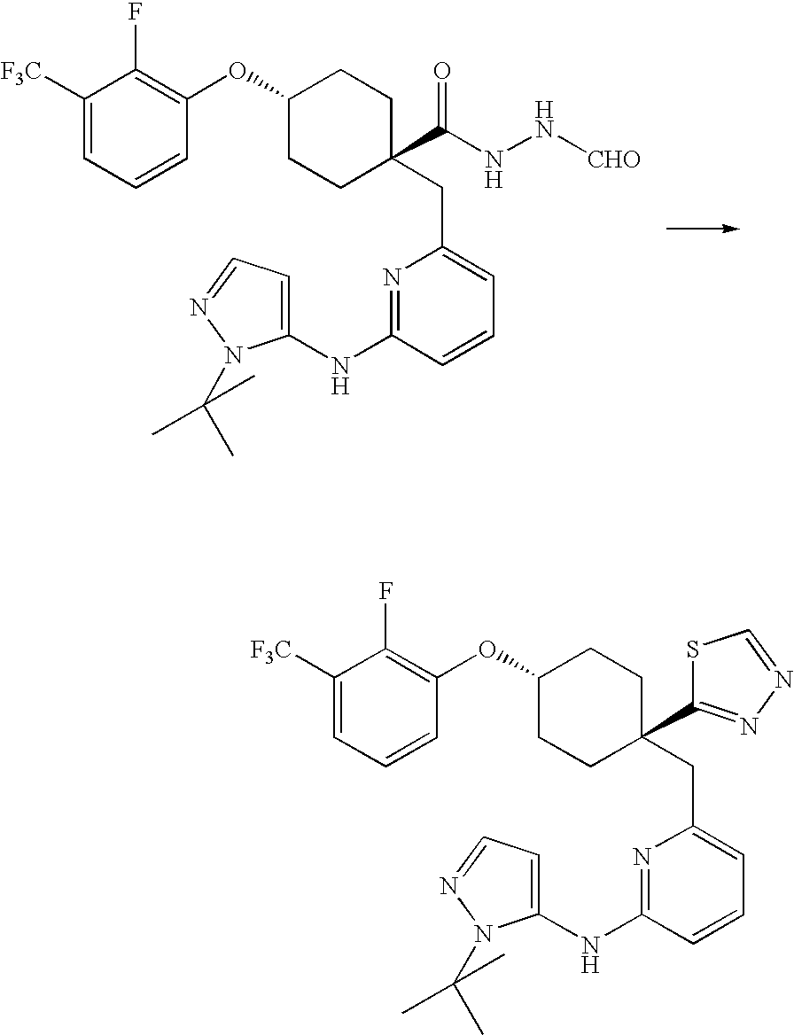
C1([F3C])=CC=CC(OC2CCC(C3=NN=CS3)(CC3=CC=CC(NC4=CC=NN4C(C)(C)C)=N3)CC2)=C1F.C1([F3C])=CC=CC(OC2CCC(C(NN[CHO])=O)(CC3=CC=CC(NC4=CC=NN4C(C)(C)C)=N3)CC2)=C1F
